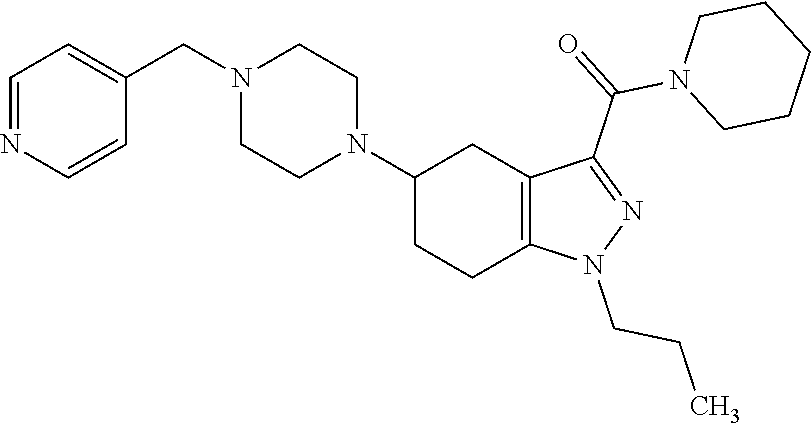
C1(N2CCN(CC3=CC=NC=C3)CC2)CCC2=C(C1)C(C(N1CCCCC1)=O)=NN2CCC
